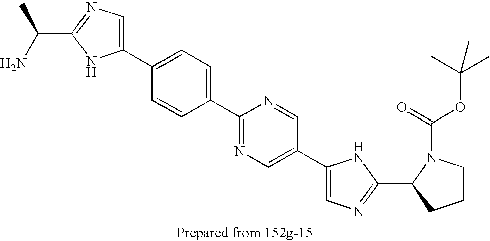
C(C1=NC=C(C2=CC=C(C3=NC=C(C4=CN=C(C5CCCN5C(OC(C)(C)C)=O)N4)C=N3)C=C2)N1)(C)N
